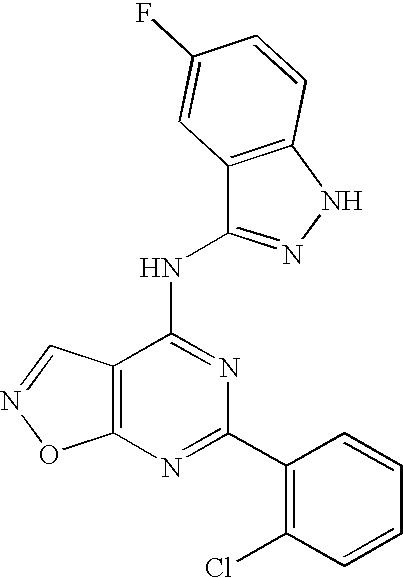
C12=C(N=C(C3=C(Cl)C=CC=C3)N=C1NC1=NNC3=C1C=C(F)C=C3)ON=C2
